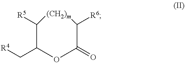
C1([R5])C(C[R4])OC(=O)C([R6])[(CH2)m]1
